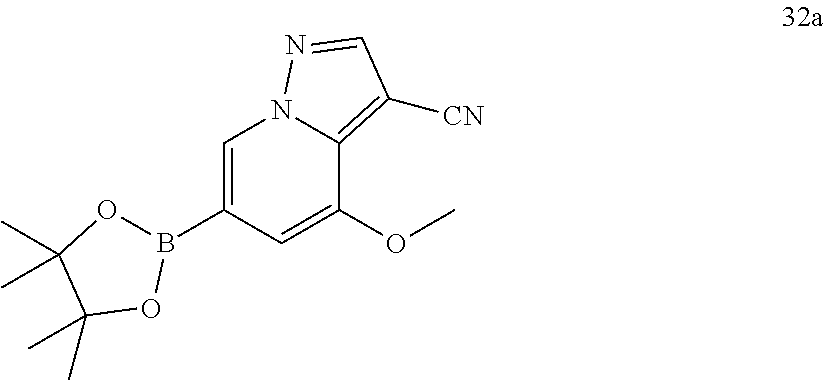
O(C1=CC(B2OC(C)(C)C(C)(C)O2)=CN2C1=C([CN])C=N2)C
